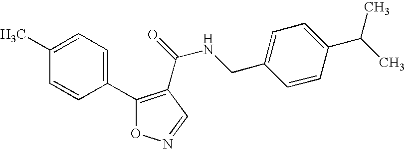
C1(C)=CC=C(C2=C(C(=O)NCC3=CC=C(C(C)C)C=C3)C=NO2)C=C1
